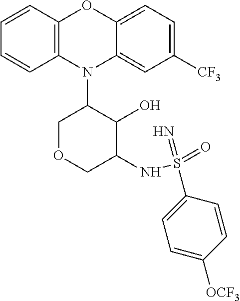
N1(C2COCC(NS(=O)(=N)C3=CC=C([OCF3])C=C3)C2O)C2=C(C=CC=C2)OC2=CC=C([CF3])C=C12
